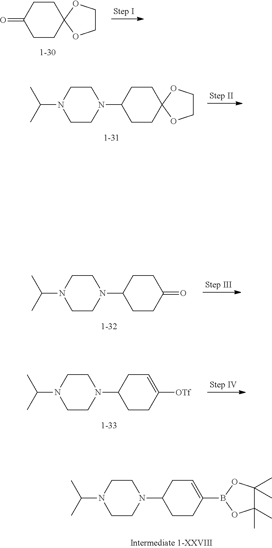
C1CC(=O)CCC12OCCO2.C1C(N2CCN(C(C)C)CC2)CCC2(C1)OCCO2.C1C(N2CCN(C(C)C)CC2)CCC(=O)C1.C1C(N2CCN(C(C)C)CC2)CC=C([OTf])C1.C1C(N2CCN(C(C)C)CC2)CC=C(B2OC(C)(C)C(C)(C)O2)C1
